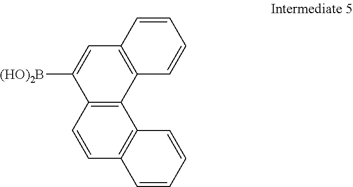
C1=CC2=C(C3=C1C([(HO)2B])=CC1=C3C=CC=C1)C=CC=C2
